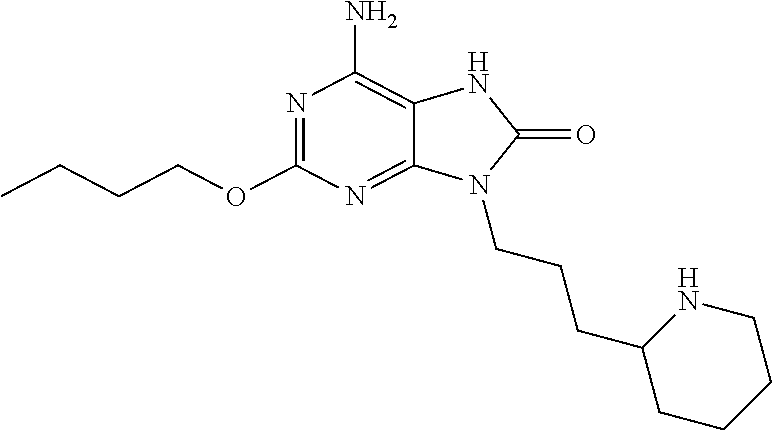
N1=C(OCCCC)N=C2C(=C1N)NC(=O)N2CCCC1CCCCN1
